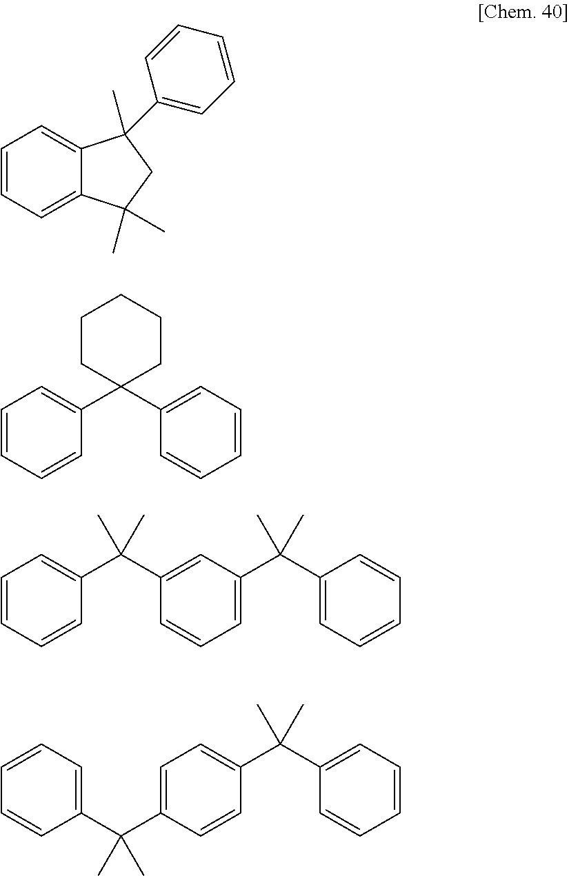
C1=CC=C2C(=C1)C(C)(C1=CC=CC=C1)CC2(C)C.C1=CC=CC(C2(C3=CC=CC=C3)CCCCC2)=C1.C1=CC=CC(C(C2=CC(C(C3=CC=CC=C3)(C)C)=CC=C2)(C)C)=C1.C1=CC=C(C(C2=CC=C(C(C3=CC=CC=C3)(C)C)C=C2)(C)C)C=C1
